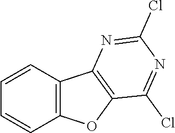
C1=CC2=C(C=C1)OC1=C2N=C(Cl)N=C1Cl
